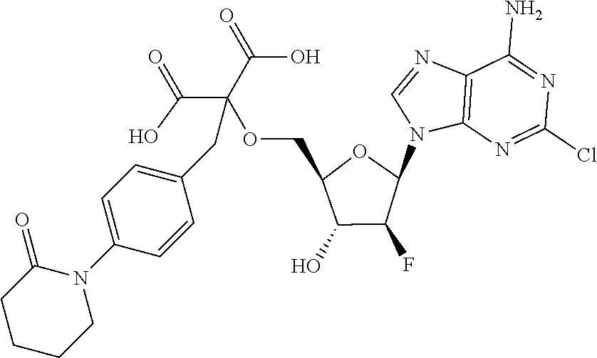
C12=C(N=C(Cl)N=C1N)N(C1OC(COC(C(=O)O)(C(=O)O)CC3=CC=C(N4C(=O)CCCC4)C=C3)C(O)C1F)C=N2
